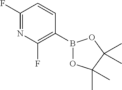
FC1=C(B2OC(C)(C)C(C)(C)O2)C=CC(F)=N1
